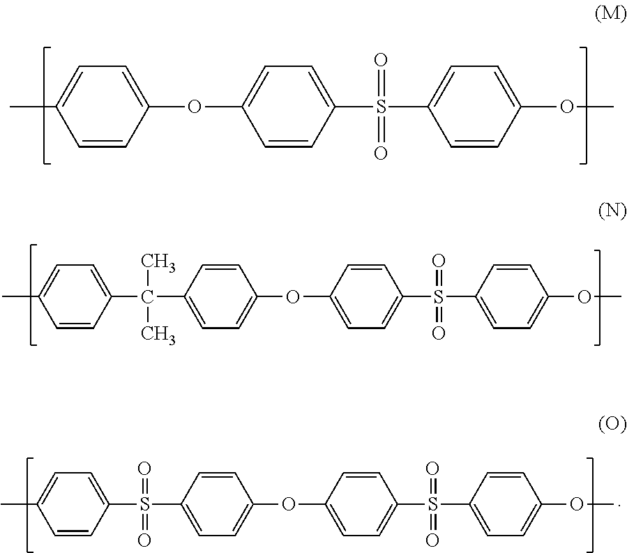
CC1=CC=C(OC2=CC=C(S(=O)(=O)C3=CC=C(OC)C=C3)C=C2)C=C1.C(C1=CC=C(OC2=CC=C(S(=O)(=O)C3=CC=C(OC)C=C3)C=C2)C=C1)(C)(C)C1=CC=C(C)C=C1.S(C1=CC=C(OC2=CC=C(S(=O)(=O)C3=CC=C(OC)C=C3)C=C2)C=C1)(=O)(=O)C1=CC=C(C)C=C1
